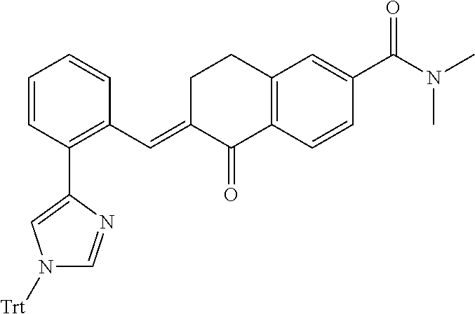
C12=C(C=CC(C(N(C)C)=O)=C1)C(=O)C(=CC1=C(C3=CN([Trt])C=N3)C=CC=C1)CC2
